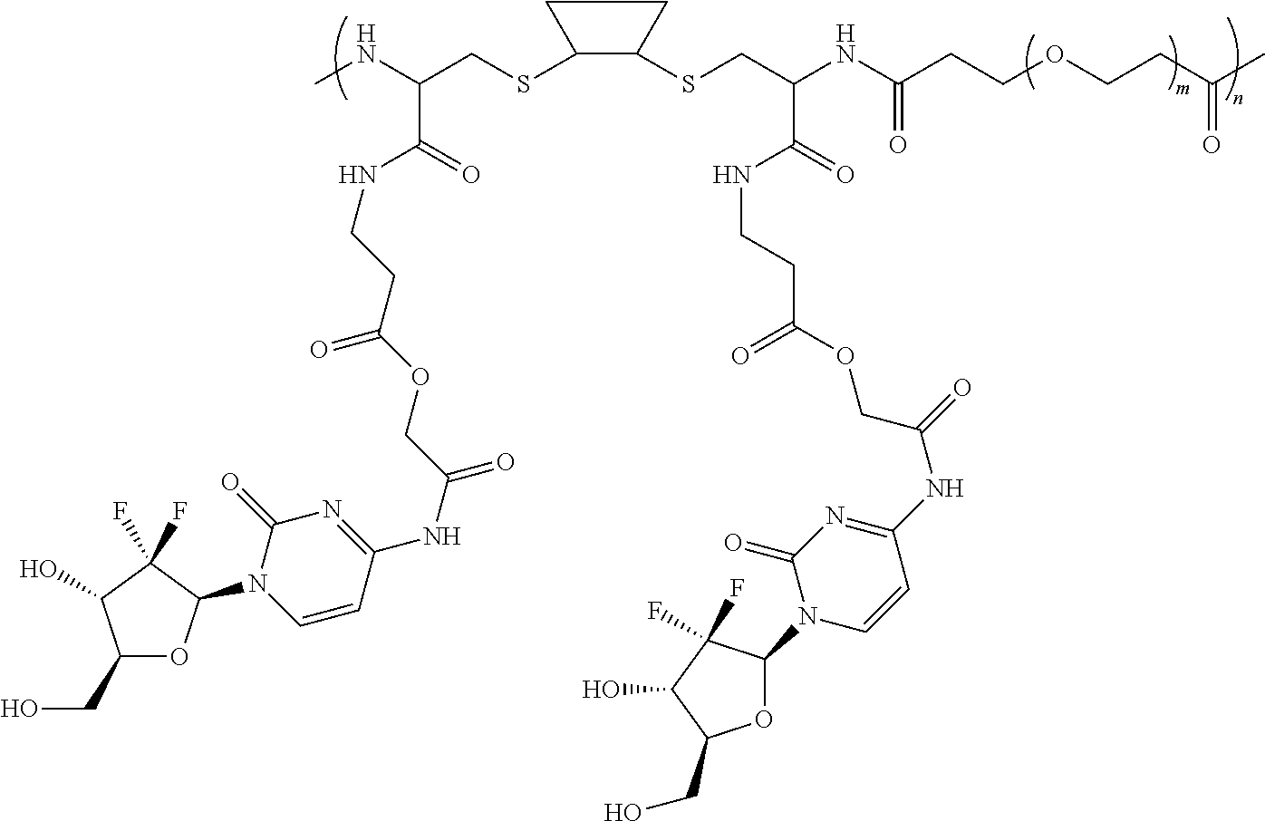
C1(SCC(NC)C(NCCC(OCC(NC2=NC(=O)N(C3OC(CO)C(O)C3(F)F)C=C2)=O)=O)=O)C(SCC(NC(CCOCCC(C)=O)=O)C(NCCC(=O)OCC(NC2=NC(=O)N(C3OC(CO)C(O)C3(F)F)C=C2)=O)=O)CC1
